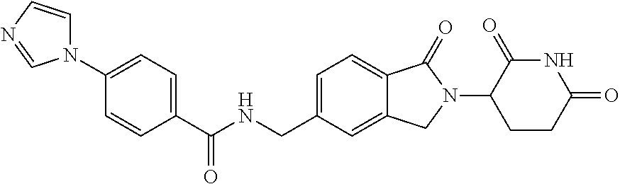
N1(C2=CC=C(C(NCC3=CC=C4C(=C3)CN(C3CCC(=O)NC3=O)C4=O)=O)C=C2)C=CN=C1
